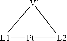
[L1]1[V][L2][Pt]1
